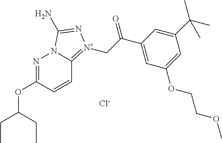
N1=C(OC(CC)CC)C=CC2=[N+](CC(C3=CC(OCCOC)=CC(C(C)(C)C)=C3)=O)N=C(N)N12.[Cl-]
